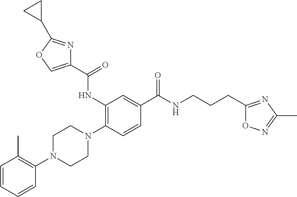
C1=CC=CC(N2CCN(C3=C(NC(C4=COC(C5CC5)=N4)=O)C=C(C(NCCCC4=NC(C)=NO4)=O)C=C3)CC2)=C1C
